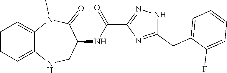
C1=CC=C2C(=C1)N(C)C(=O)C(NC(C1=NNC(CC3=CC=CC=C3F)=N1)=O)CN2
